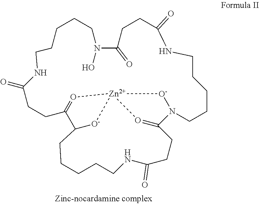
N1(O)C(=O)CCC(=O)NCCCCCN2C3=O[Zn]4(O=C(CCC(=O)NCCCCC1)C(CCCCCNC(=O)CC3)[O-]4)[O-]2
